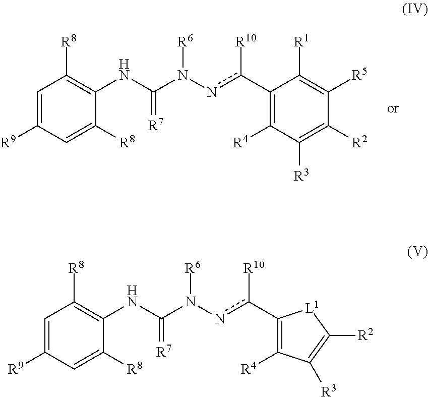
C1([R9])=CC([R8])=C(NC(N(nc([R10])C2=C([R4])C([R3])=C([R2])[L1]2)[R6])=[R7])C([R8])=C1.C1([R9])=CC([R8])=C(NC(N(nc([R10])C2=C([R4])C([R3])=C([R2])C([R5])=C2[R1])[R6])=[R7])C([R8])=C1
